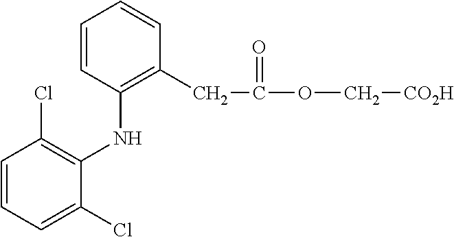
C1=CC(NC2=C(Cl)C=CC=C2Cl)=C(CC(=O)OC[CO2H])C=C1
